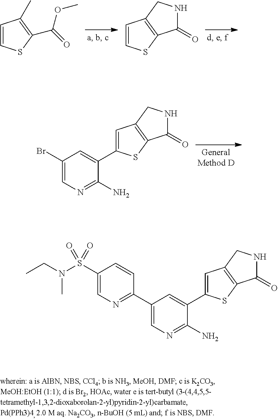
C1=CSC(C(=O)OC)=C1C.C1=CSC2=C1CNC2=O.C1=C(C2=CC(Br)=CN=C2N)SC2=C1CNC2=O.C1=C(C2=CC(C3=NC=C(S(N(CC)C)(=O)=O)C=C3)=CN=C2N)SC2=C1CNC2=O
